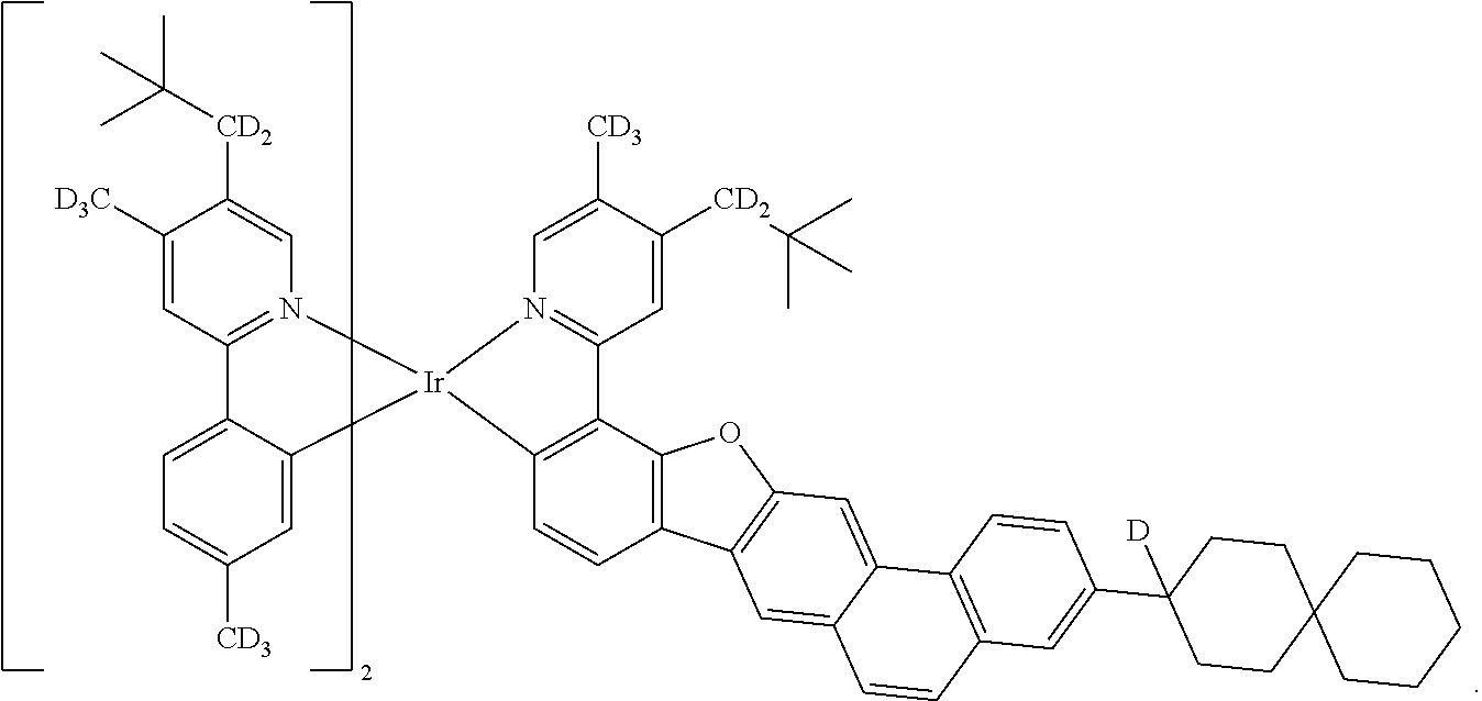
C1=C2C(=CC([CD3])=C1)[Ir]1(N3=C2C=C([D3C])C([CD2]C(C)(C)C)=C3)C2=C(C3=N1C=C([CD3])C([CD2]C(C)(C)C)=C3)C1=C(C=C2)C2=C(O1)C=C1C(=C2)C=CC2=C1C=CC(C1([D])CCC3(CC1)CCCCC3)=C2
